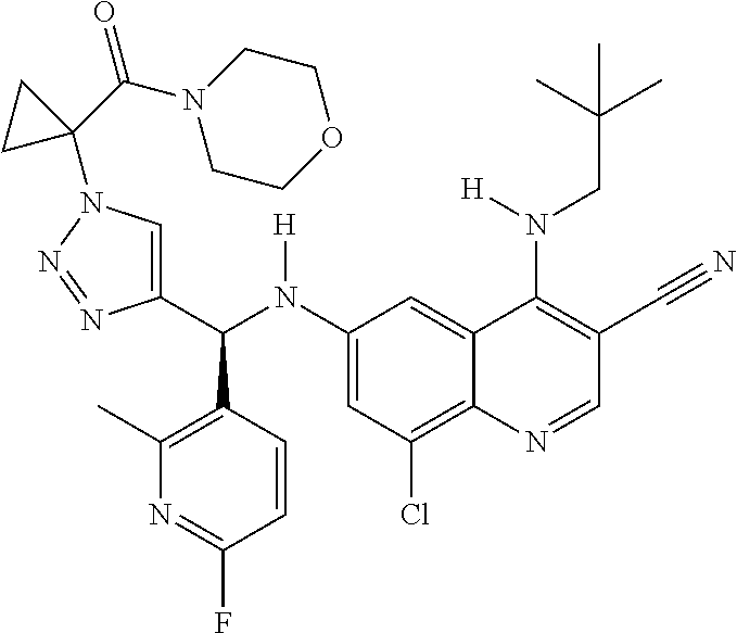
C1(N(C(C2=CN(C3(C(=O)N4CCOCC4)CC3)N=N2)C2=C(C)N=C(F)C=C2)[H])=CC(Cl)=C2C(=C1)C(N(CC(C)(C)C)[H])=C(C#N)C=N2
